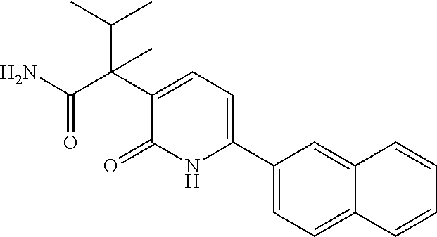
C1(C2=CC=C(C(C(N)=O)(C(C)C)C)C(=O)N2)=CC=C2C(=C1)C=CC=C2
